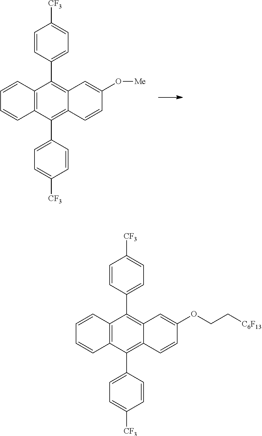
C12=C(C=CC=C1)C(C1=CC=C([CF3])C=C1)=C1C(=C2C2=CC=C([CF3])C=C2)C=CC(O[Me])=C1.C12=C(C=CC=C1)C(C1=CC=C([CF3])C=C1)=C1C(=C2C2=CC=C([CF3])C=C2)C=CC(OCC[C6F13])=C1
